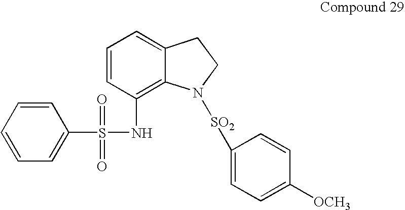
N(C1=C2C(=CC=C1)CCN2[SO2]C1=CC=C([OCH3])C=C1)S(=O)(=O)C1=CC=CC=C1
